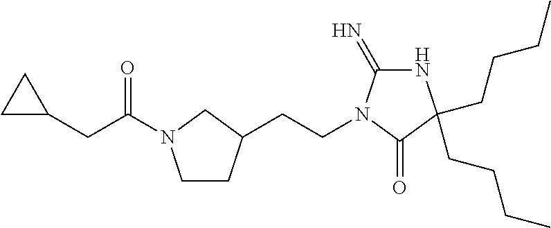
C1CC(CCN2C(=N)NC(CCCC)(CCCC)C2=O)CN1C(CC1CC1)=O
